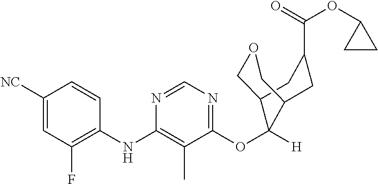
C1=CC(NC2=C(C)C(OC3([H])C4COCC3CC(C(=O)OC3CC3)C4)=NC=N2)=C(F)C=C1[NC]
